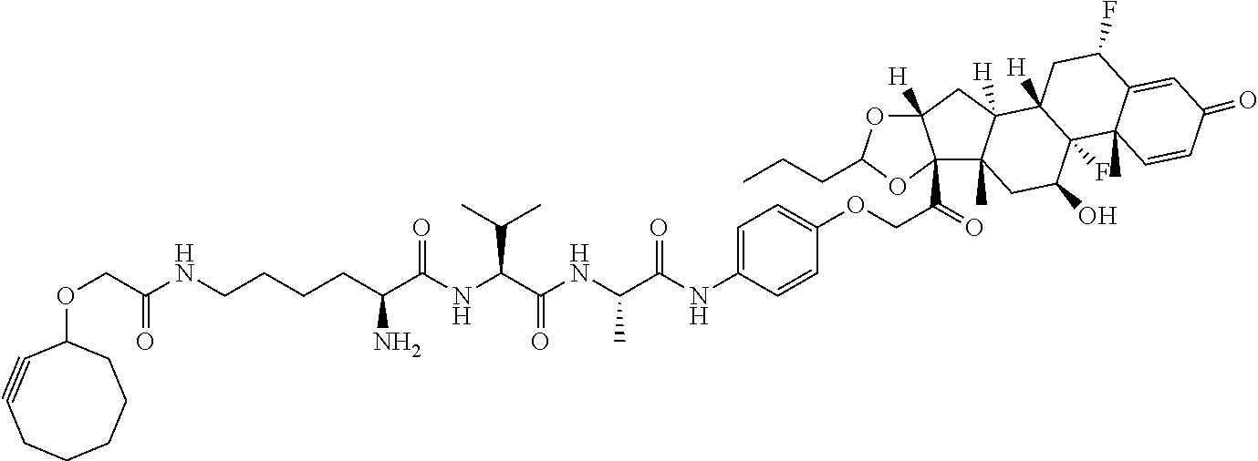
C12([H])OC(CCC)OC1(C(COC1=CC=C(NC(C(NC(C(NC(C(N)CCCCNC(COC3C#CCCCCC3)=O)=O)C(C)C)=O)C)=O)C=C1)=O)C1(C)C([H])(C2)C2([H])C(F)(C(O)C1)C1(C)C(=CC(=O)C=C1)C(F)C2
